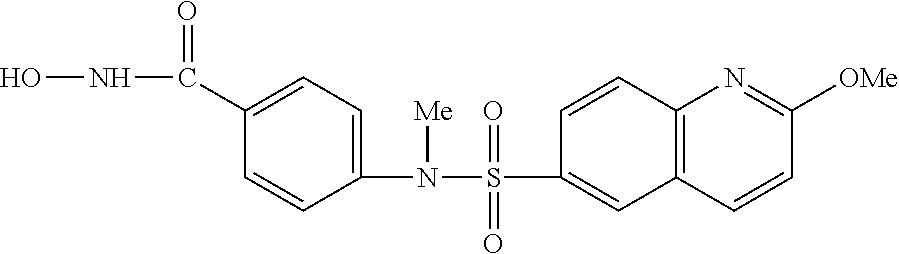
ONC(C1=CC=C(N([Me])S(=O)(=O)C2=CC3=C(C=C2)N=C([OMe])C=C3)C=C1)=O
